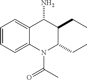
N1(C(C)=O)C(CC)C(CC)C(N)C2=CC=CC=C12
